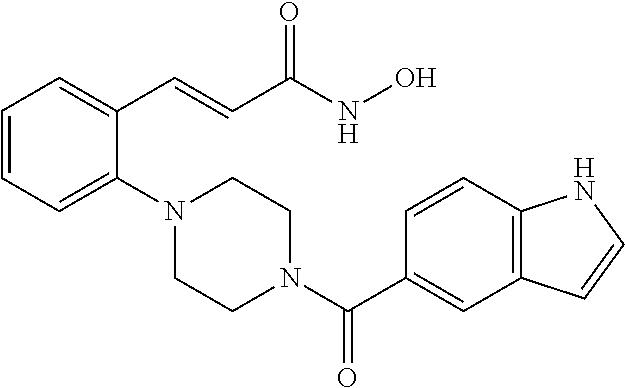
C1=CC=C(N2CCN(C(C3=CC4=C(C=C3)NC=C4)=O)CC2)C(C=CC(NO)=O)=C1
